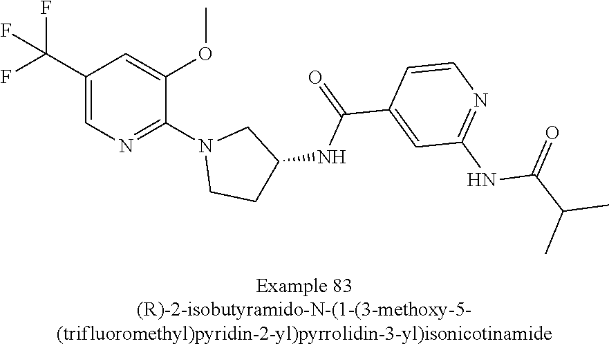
C1(C(F)(F)F)=CN=C(N2CCC(NC(C3=CC(NC(C(C)C)=O)=NC=C3)=O)C2)C(OC)=C1
